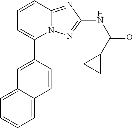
C1(C2=CC3=CC=CC=C3C=C2)=CC=CC2=NC(NC(=O)C3CC3)=NN12
